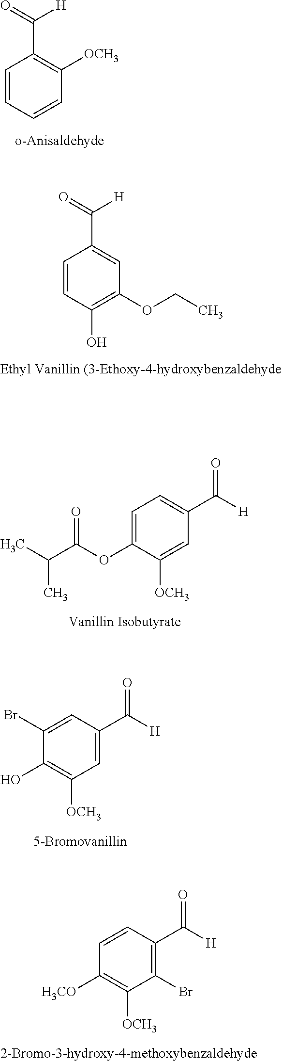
C1=CC=CC([OCH3])=C1C(=O)[H].C1=CC(O)=C(OCC)C=C1C(=O)[H].C1=C(OC(C(C)C)=O)C([OCH3])=CC(C([H])=O)=C1.C1=C(C([H])=O)C=C(Br)C(O)=C1[OCH3].C1(Br)=C(C([H])=O)C=CC([H3CO])=C1[OCH3]
